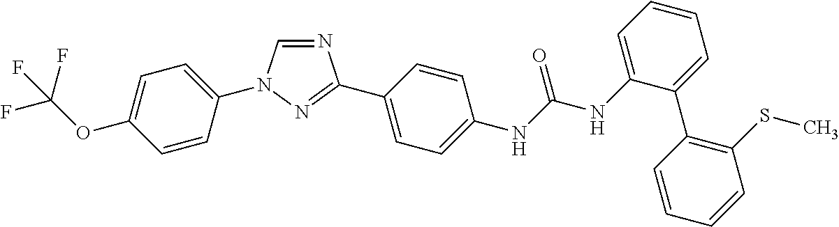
C1=C(N2C=NC(C3=CC=C(NC(NC4=CC=CC=C4C4=C(SC)C=CC=C4)=O)C=C3)=N2)C=CC(OC(F)(F)F)=C1
